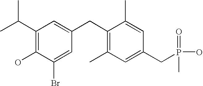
CC(C1=C(O)C(Br)=CC(CC2=C(C)C=C(CP(O)(=O)C)C=C2C)=C1)C
